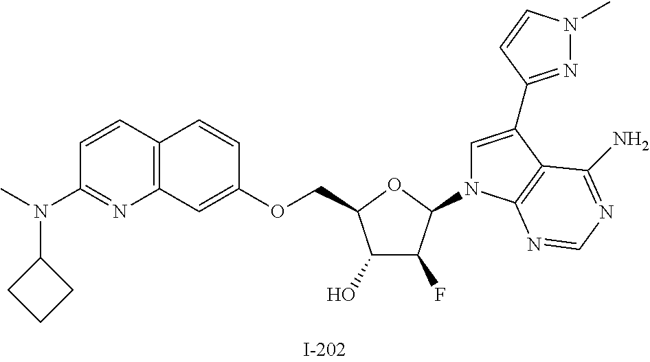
C1(O)C(F)C(N2C=C(C3=NN(C)C=C3)C3=C2N=CN=C3N)OC1COC1=CC2=C(C=C1)C=CC(N(C1CCC1)C)=N2
